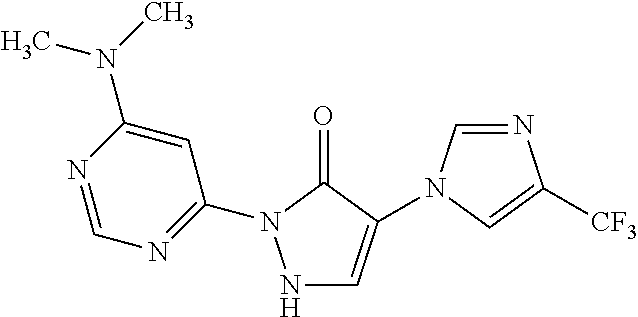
N1=CN(C2=CNN(C3=NC=NC(N(C)C)=C3)C2=O)C=C1[CF3]
